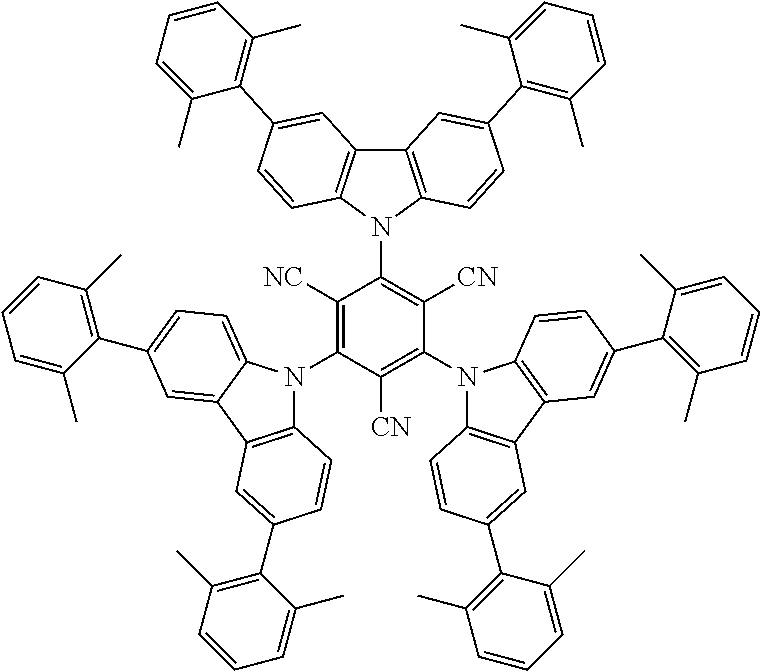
C12=C(N(C3=C([CN])C(N4C5=C(C6=C4C=CC(C4=C(C)C=CC=C4C)=C6)C=C(C4=C(C)C=CC=C4C)C=C5)=C([CN])C(N4C5=C(C6=CC(C7=C(C)C=CC=C7C)=CC=C46)C=C(C4=C(C)C=CC=C4C)C=C5)=C3[NC])C3=C1C=C(C1=C(C)C=CC=C1C)C=C3)C=CC(C1=C(C)C=CC=C1C)=C2
